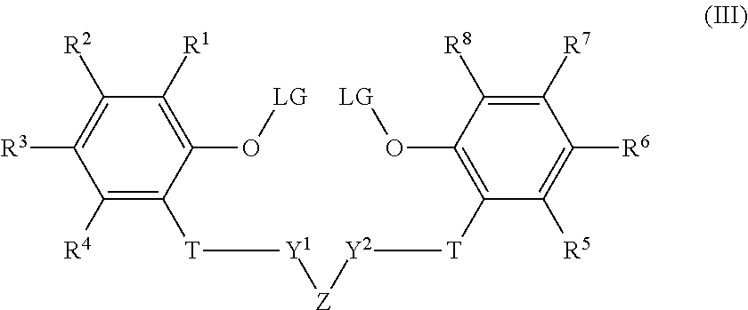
C1([R4])=C([T][Y1][Z][Y2][T]C2=C(O[LG])C([R8])=C([R7])C([R6])=C2[R5])C(O[LG])=C([R1])C([R2])=C1[R3]
